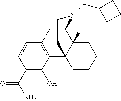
C1(C(=O)N)=C(O)C2=C(C=C1)CC1C3([H])C2(CCCC3)CCN1CC1CCC1
